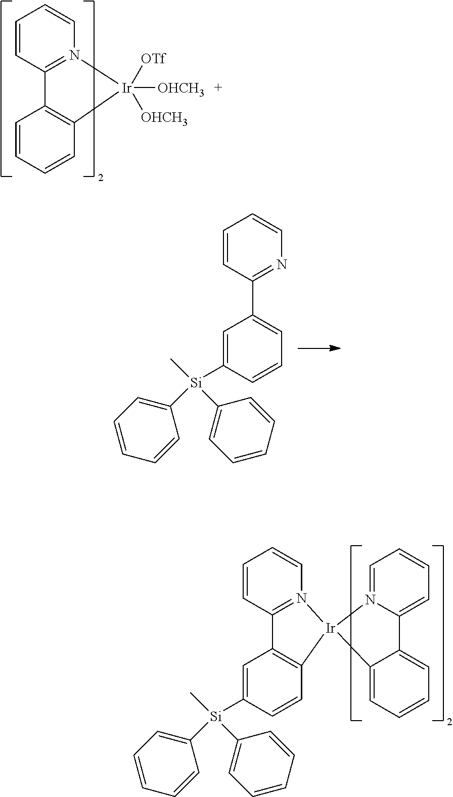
C1=CC(C2=CC=CC([Si](C3=CC=CC=C3)(C3=CC=CC=C3)C)=C2)=NC=C1.C1=CC2=N(C=C1)[Ir]([OTf])([OHCH3])([OHCH3])C1=C2C=CC=C1.C1=CC2=N(C=C1)[Ir]1(C3=C2C=C([Si](C2=CC=CC=C2)(C2=CC=CC=C2)C)C=C3)N2=CC=CC=C2C2=CC=CC=C12
